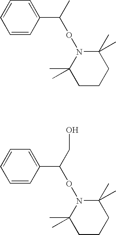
C1=CC(C(C)ON2C(C)(C)CCCC2(C)C)=CC=C1.C1=CC(C(CO)ON2C(C)(C)CCCC2(C)C)=CC=C1
